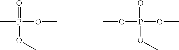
CP(OC)(=O)OC.O(P(OC)(=O)OC)C
